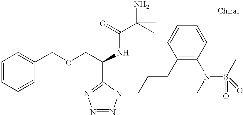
C1=CC=CC(COCC(NC(C(C)(N)C)=O)C2=NN=NN2CCCC2=C(N(C)S(C)(=O)=O)C=CC=C2)=C1
